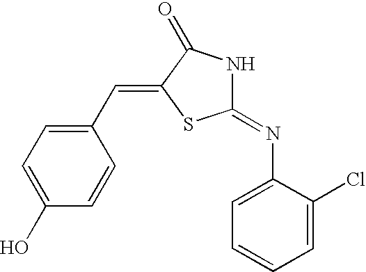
C1(O)=CC=C(C=C2C(=O)NC(=NC3=CC=CC=C3Cl)S2)C=C1
